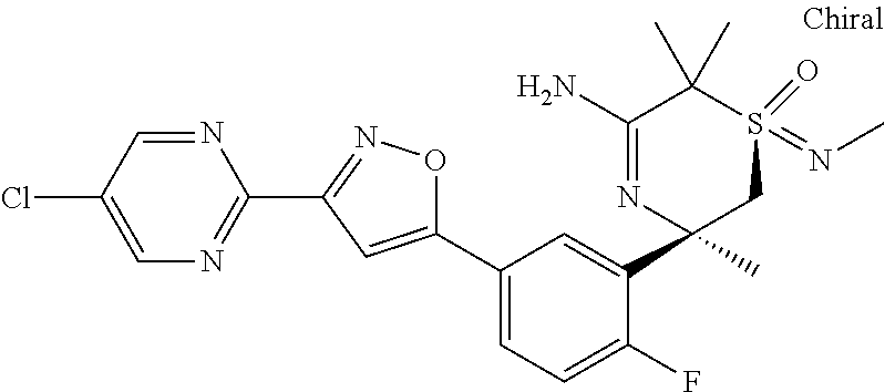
C1=NC(C2=NOC(C3=CC=C(F)C(C4(C)CS(=NC)(=O)C(C)(C)C(N)=N4)=C3)=C2)=NC=C1Cl
